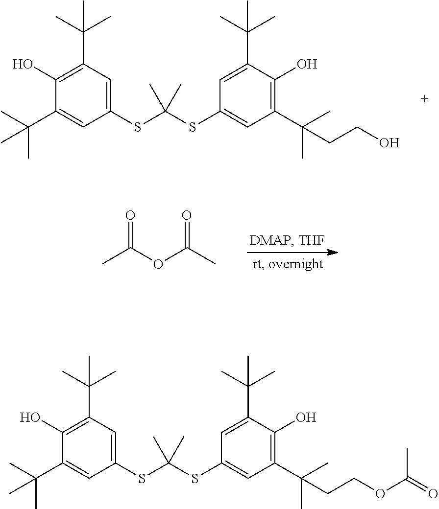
C1(SC(SC2=CC(C(C)(C)C)=C(O)C(C(C)(C)C)=C2)(C)C)=CC(C(C)(C)CCO)=C(O)C(C(C)(C)C)=C1.CC(OC(C)=O)=O.C1(SC(SC2=CC(C(C)(C)C)=C(O)C(C(C)(C)C)=C2)(C)C)=CC(C(C)(C)CCOC(=O)C)=C(O)C(C(C)(C)C)=C1
